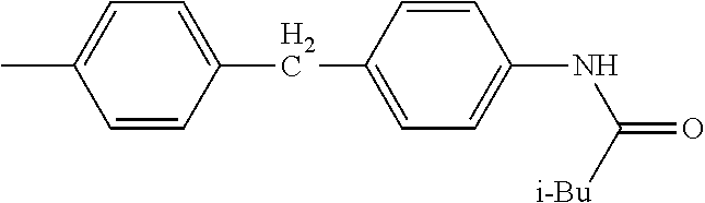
CC1=CC=C(CC2=CC=C(NC([i-Bu])=O)C=C2)C=C1
